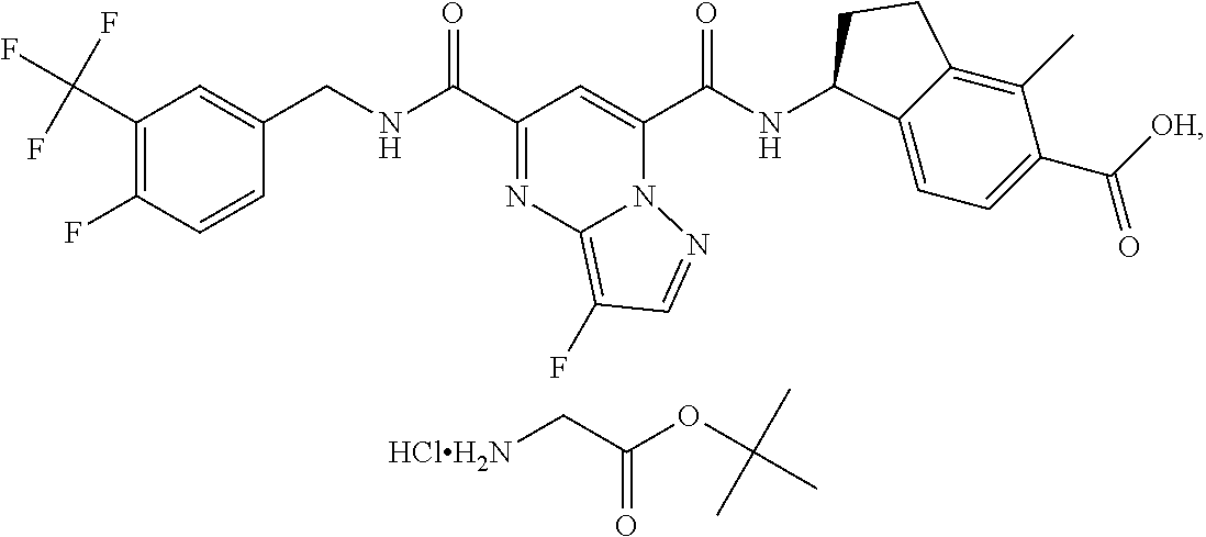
C1(C(F)(F)F)=C(F)C=CC(CNC(C2=NC3=C(F)C=NN3C(C(NC3C4=CC=C(C([OH])=O)C(C)=C4CC3)=O)=C2)=O)=C1.[HClH2N]CC(OC(C)(C)C)=O
